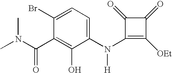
C1(N(C2=CC=C(Br)C(C(N(C)C)=O)=C2O)[H])=C([OEt])C(=O)C1=O
